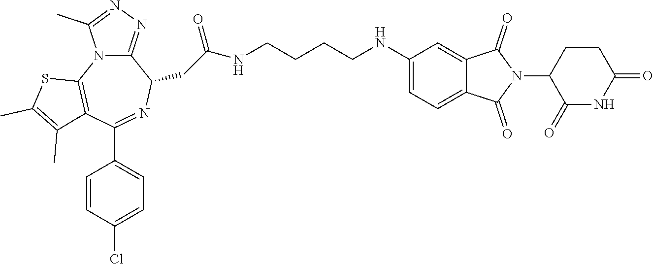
C1=C(NCCCCNC(CC2C3=NN=C(C)N3C3=C(C(C4=CC=C(Cl)C=C4)=N2)C(C)=C(C)S3)=O)C=C2C(=C1)C(=O)N(C1C(=O)NC(=O)CC1)C2=O
